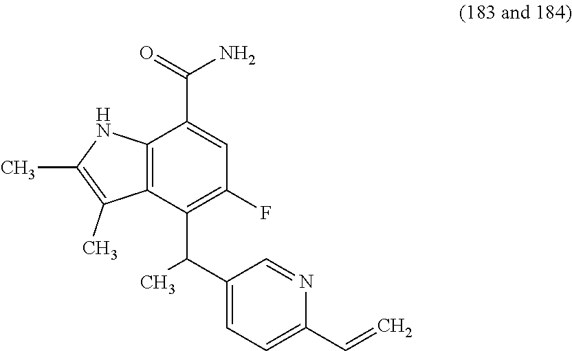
C12=C(C(C(C3=CC=C(C=C)N=C3)C)=C(F)C=C1C(=O)N)C(C)=C(C)N2
